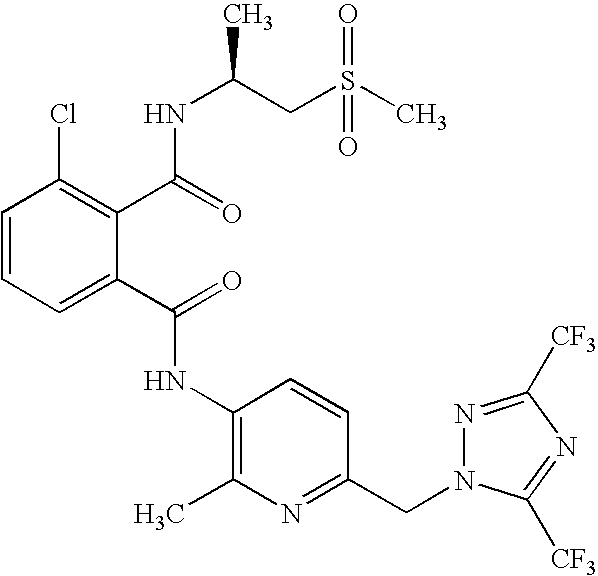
C1=CC=C(C(=O)NC2=C(C)N=C(CN3N=C([CF3])N=C3[CF3])C=C2)C(C(=O)NC(CS(C)(=O)=O)C)=C1Cl
